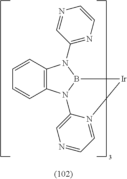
C12=C(N3B(N1C1=NC=CN=C1)[Ir]N1=CC=NC=C31)C=CC=C2
